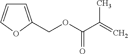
C(OC(C(=C)C)=O)C1=CC=CO1
